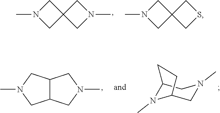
C1C2(CN1C)CN(C)C2.C1C2(CN1C)CSC2.C12C(CN(C)C1)CN(C)C2.C12N(C)C(CN(C)C1)CC2
